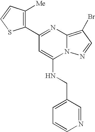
C1(C2=NC3=C(Br)C=NN3C(NCC3=CC=CN=C3)=C2)=C([Me])C=CS1
